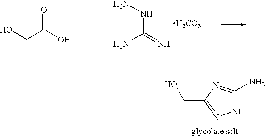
N1C(N)=NC(CO)=N1.NC(=N)NN.[H2CO3].OCC(O)=O
